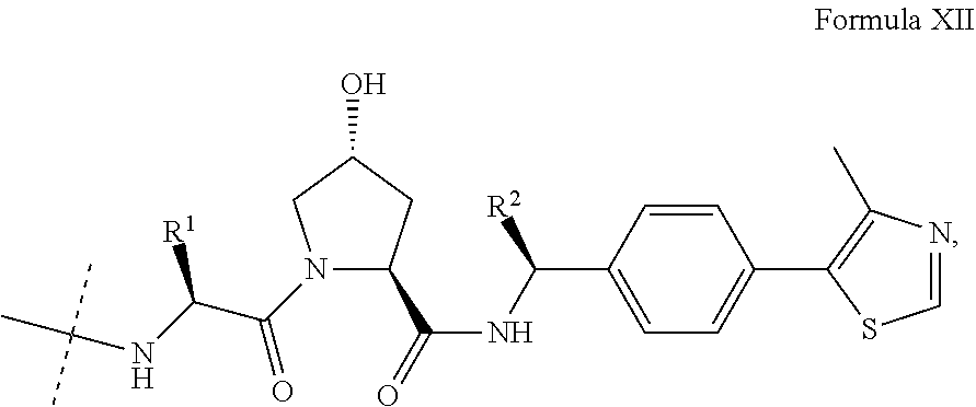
N1(C(C([R1])NC(C)(C)C)=O)C(C(=O)NC(C2=CC=C(C3=C(C)N=CS3)C=C2)[R2])CC(O)C1
